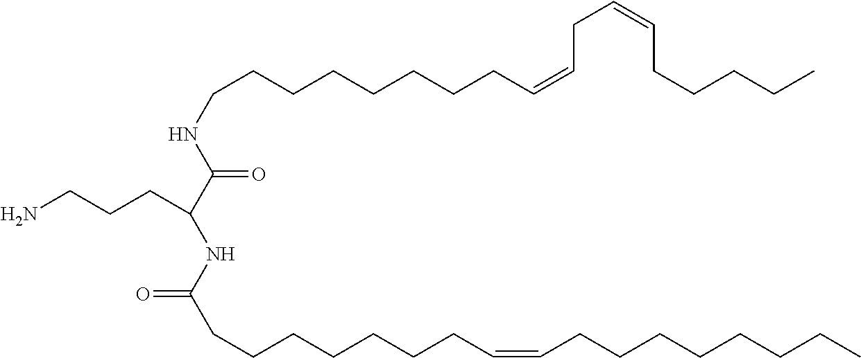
C(CCCCCCCC=CCC=CCCCCC)NC(C(NC(CCCCCCCC=CCCCCCCCC)=O)CCCN)=O
